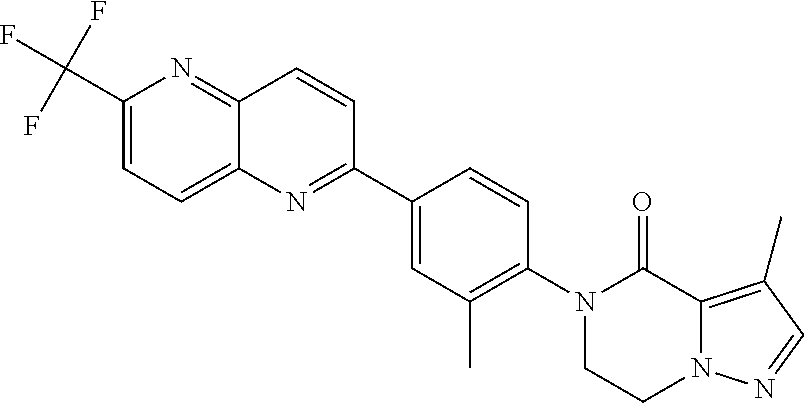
C1(C(F)(F)F)=CC=C2C(=N1)C=CC(C1=CC(C)=C(N3CCN4C(=C(C)C=N4)C3=O)C=C1)=N2
